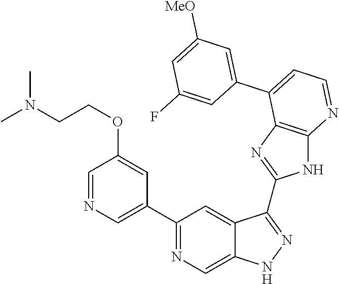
C1(C2=NC=C3C(=C2)C(C2=NC4=C(N2)N=CC=C4C2=CC([MeO])=CC(F)=C2)=NN3)=CN=CC(OCCN(C)C)=C1
